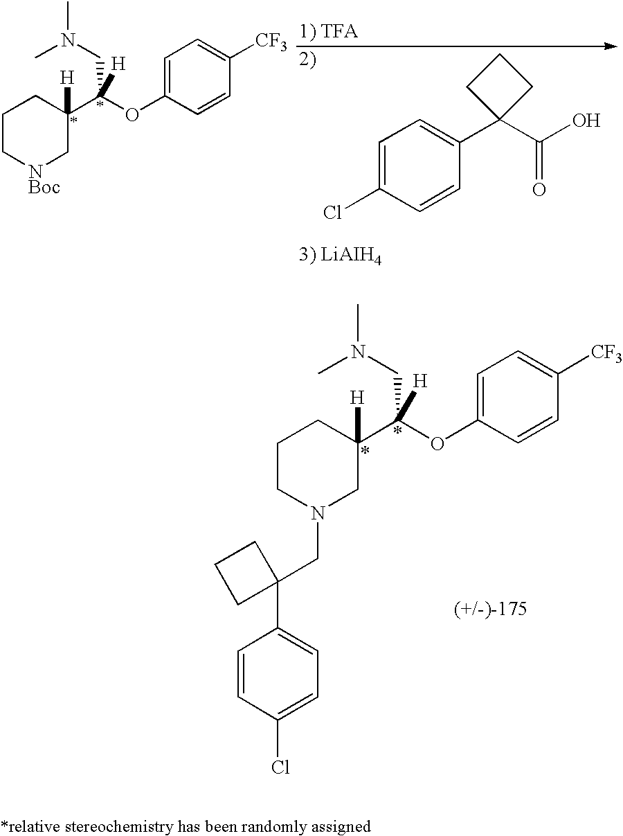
C1CN(CC2(C3=CC=C(Cl)C=C3)CCC2)CC(C(OC2=CC=C([CF3])C=C2)(CN(C)C)[H])([H])C1.C1=C(Cl)C=CC(C2(C(=O)O)CCC2)=C1.C1C[NBoc]CC(C(OC2=CC=C([CF3])C=C2)(CN(C)C)[H])([H])C1
